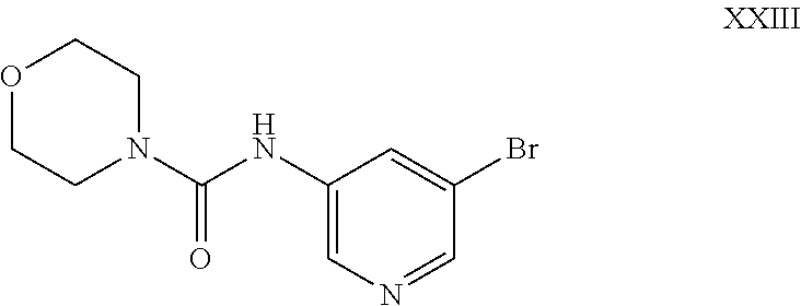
O1CCN(C(NC2=CN=CC(Br)=C2)=O)CC1
